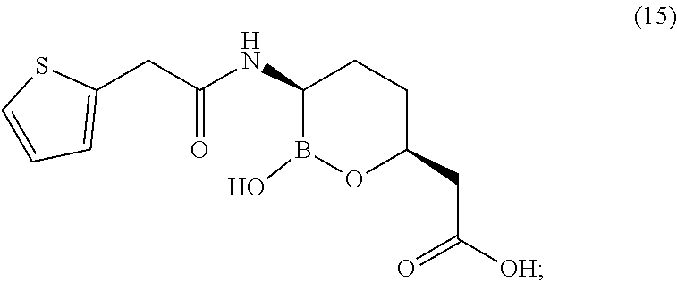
C1(NC(CC2=CC=CS2)=O)B(O)OC(CC([OH])=O)CC1
